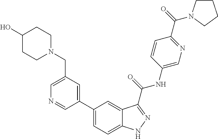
C1(CN2CCC(O)CC2)=CN=CC(C2=CC=C3C(=C2)C(C(NC2=CN=C(C(=O)N4CCCC4)C=C2)=O)=NN3)=C1
